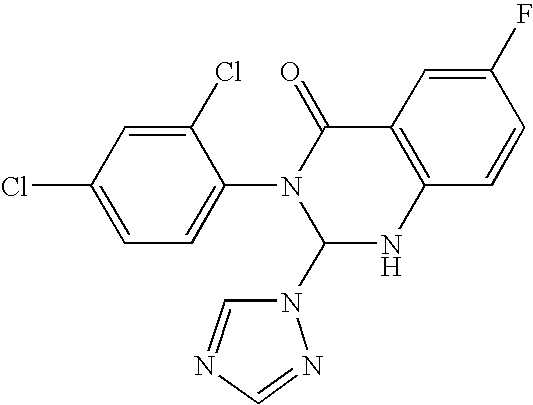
N1(C2NC3=C(C(=O)N2C2=CC=C(Cl)C=C2Cl)C=C(F)C=C3)C=NC=N1
